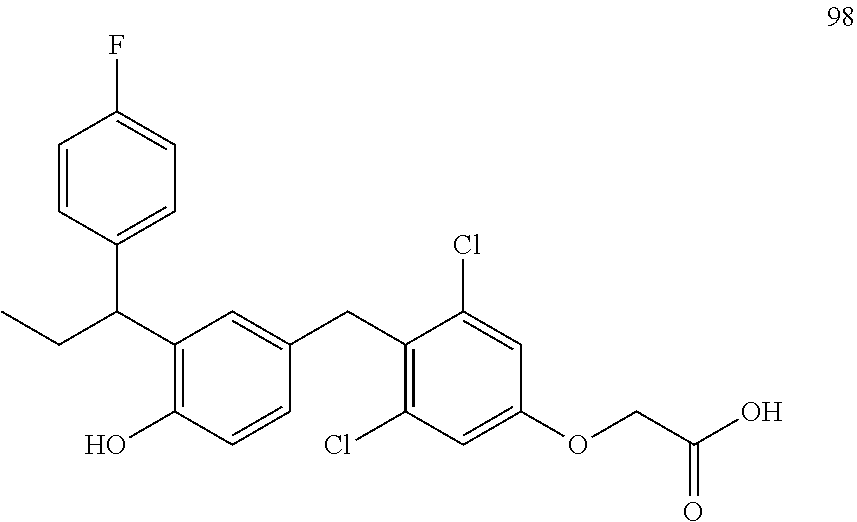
C1=CC(C(C2=C(O)C=CC(CC3=C(Cl)C=C(OCC(O)=O)C=C3Cl)=C2)CC)=CC=C1F
